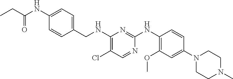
C1(NC(CC)=O)=CC=C(CNC2=C(Cl)C=NC(NC3=C(OC)C=C(N4CCN(C)CC4)C=C3)=N2)C=C1
